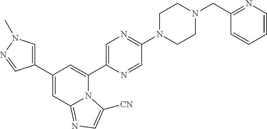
C1(C2=CN(C)N=C2)=CC2=NC=C([CN])N2C(C2=CN=C(N3CCN(CC4=NC=CC=C4)CC3)C=N2)=C1
